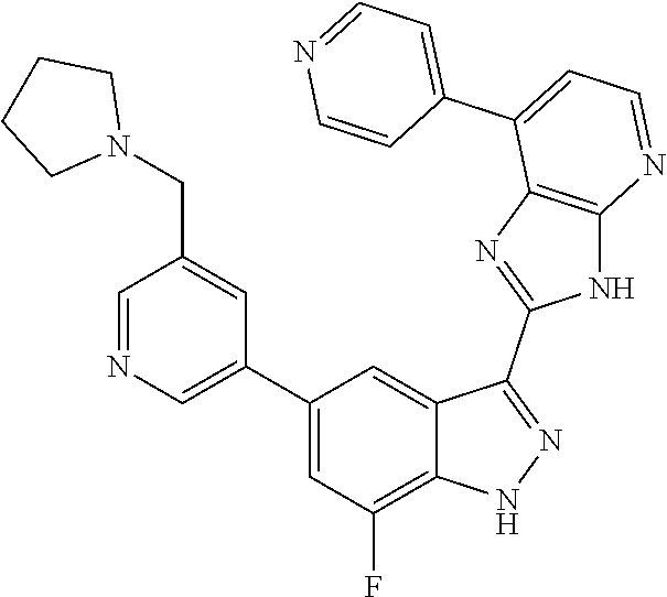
C1=NC=C(C2=CC(F)=C3C(=C2)C(C2=NC4=C(N2)N=CC=C4C2=CC=NC=C2)=NN3)C=C1CN1CCCC1
